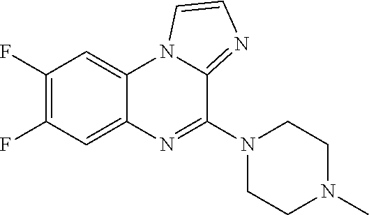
C1(F)=C(F)C=C2C(=C1)N1C(=NC=C1)C(N1CCN(C)CC1)=N2
